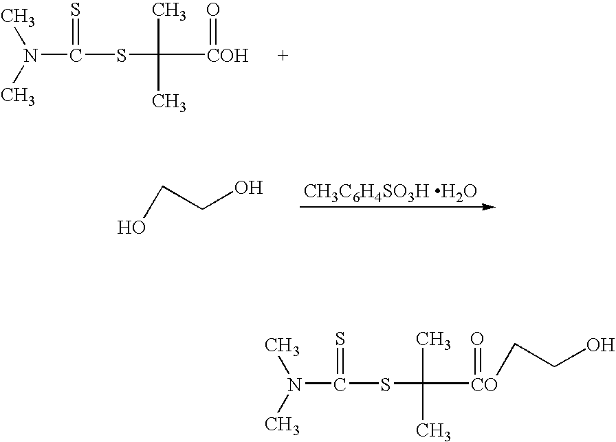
N(C)(C)C(SC(C)(C)[COH]=O)=S.[CH3C6H4SO3H H2O].OCCO.N(C)(C)C(SC(C)(C)[CO](=O)CCO)=S
